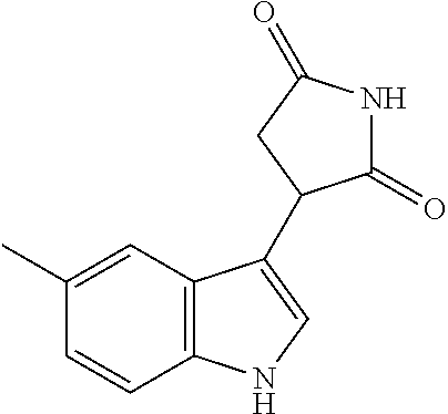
C12=C(C=C(C)C=C1)C(C1C(=O)NC(=O)C1)=CN2
